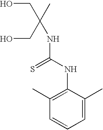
OCC(C)(CO)NC(NC1=C(C)C=CC=C1C)=S
